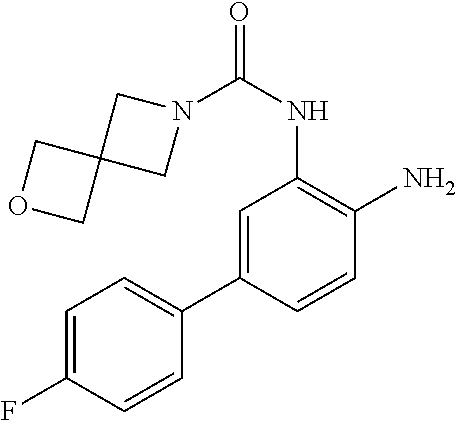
C1=C(C2=CC=C(F)C=C2)C=CC(N)=C1NC(=O)N1CC2(C1)COC2
